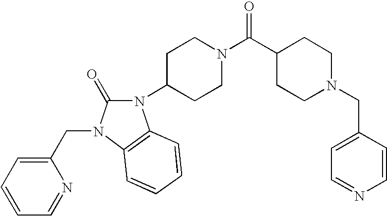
C1CC(C(N2CCC(N3C(=O)N(CC4=CC=CC=N4)C4=C3C=CC=C4)CC2)=O)CCN1CC1=CC=NC=C1
